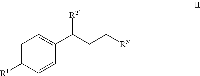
C1=C([R1])C=CC(C(CC[R3])[R2])=C1
